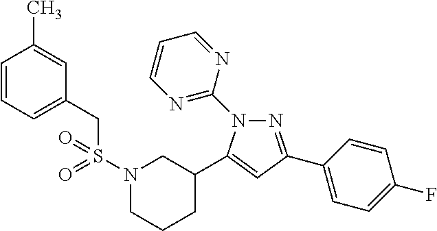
N1=C(C2=CC=C(F)C=C2)C=C(C2CN(S(=O)(CC3=CC=CC(C)=C3)=O)CCC2)N1C1=NC=CC=N1
